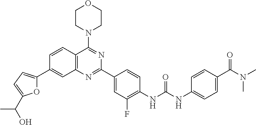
C1=CC2=C(C=C1C1=CC=C(C(C)O)O1)N=C(C1=CC(F)=C(NC(NC3=CC=C(C(N(C)C)=O)C=C3)=O)C=C1)N=C2N1CCOCC1
